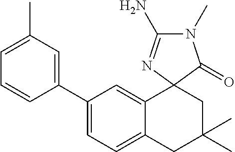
C1(C2=CC(C)=CC=C2)=CC=C2C(=C1)C1(CC(C)(C)C2)N=C(N)N(C)C1=O
